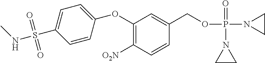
C1(OC2=CC=C(S(NC)(=O)=O)C=C2)=C([O2N])C=CC(COP(N2CC2)(=O)N2CC2)=C1
